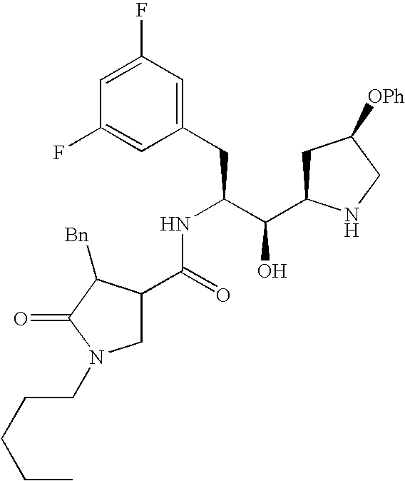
C1(F)=CC(F)=CC(CC(C(C2CC([OPh])CN2)O)NC(C2CN(CCCCC)C(=O)C2[Bn])=O)=C1
